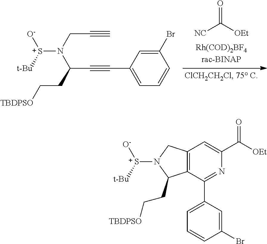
[NC]C([OEt])=O.C1(C#CC(CC[TBDPSO])N([S+]([t-Bu])[O-])CC#C)=CC=CC(Br)=C1.C12=C(C(C3=CC=CC(Br)=C3)=NC(C(=O)[OEt])=C1)C(CC[TBDPSO])N([S+]([t-Bu])[O-])C2
